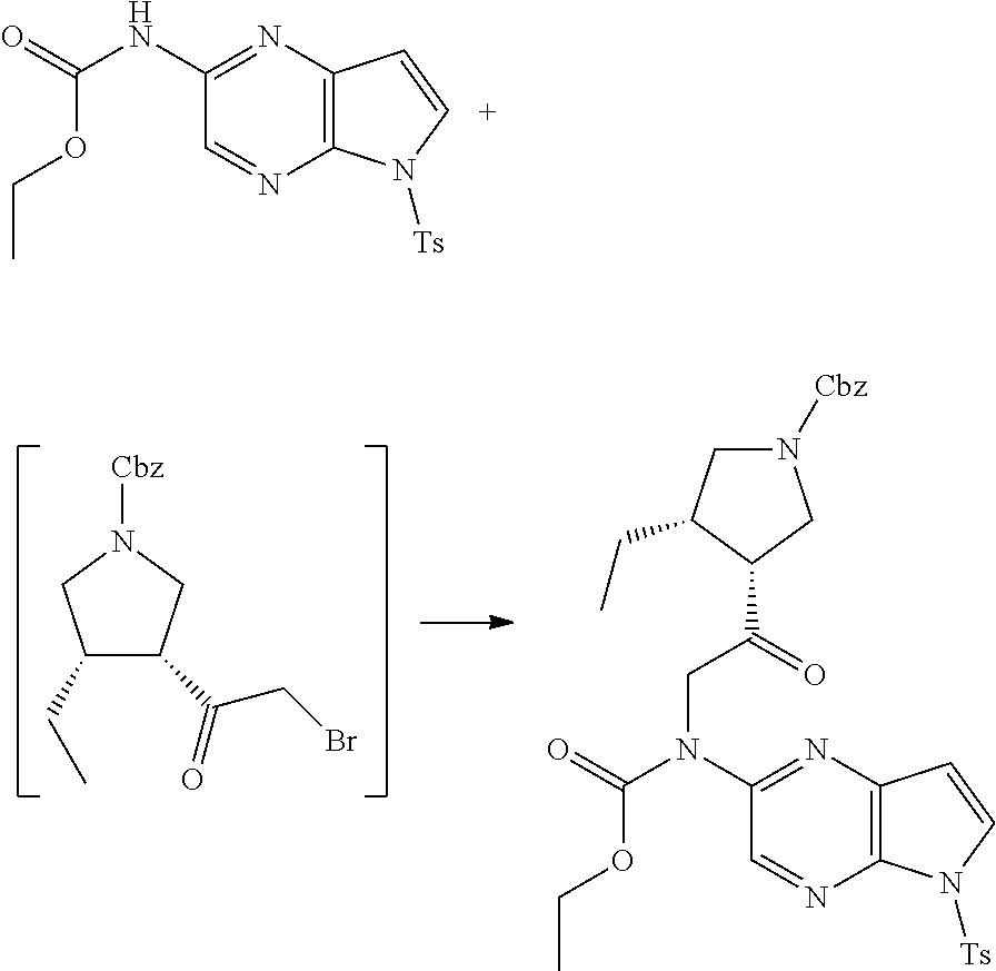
C1(NC(OCC)=O)=NC2=C(N=C1)N([Ts])C=C2.C1(CC)C(C(=O)CBr)CN([Cbz])C1.C1(N(C(OCC)=O)CC(C2CN([Cbz])CC2CC)=O)=NC2=C(N=C1)N([Ts])C=C2
